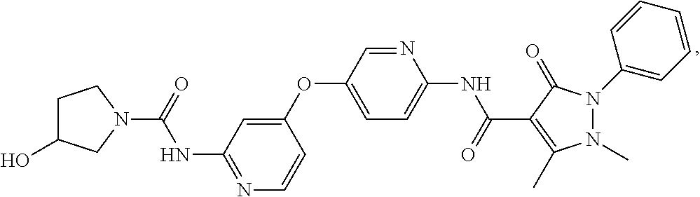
C1(OC2=CC=C(NC(C3=C(C)N(C)N(C4=CC=CC=C4)C3=O)=O)N=C2)=CC(NC(=O)N2CCC(O)C2)=NC=C1
